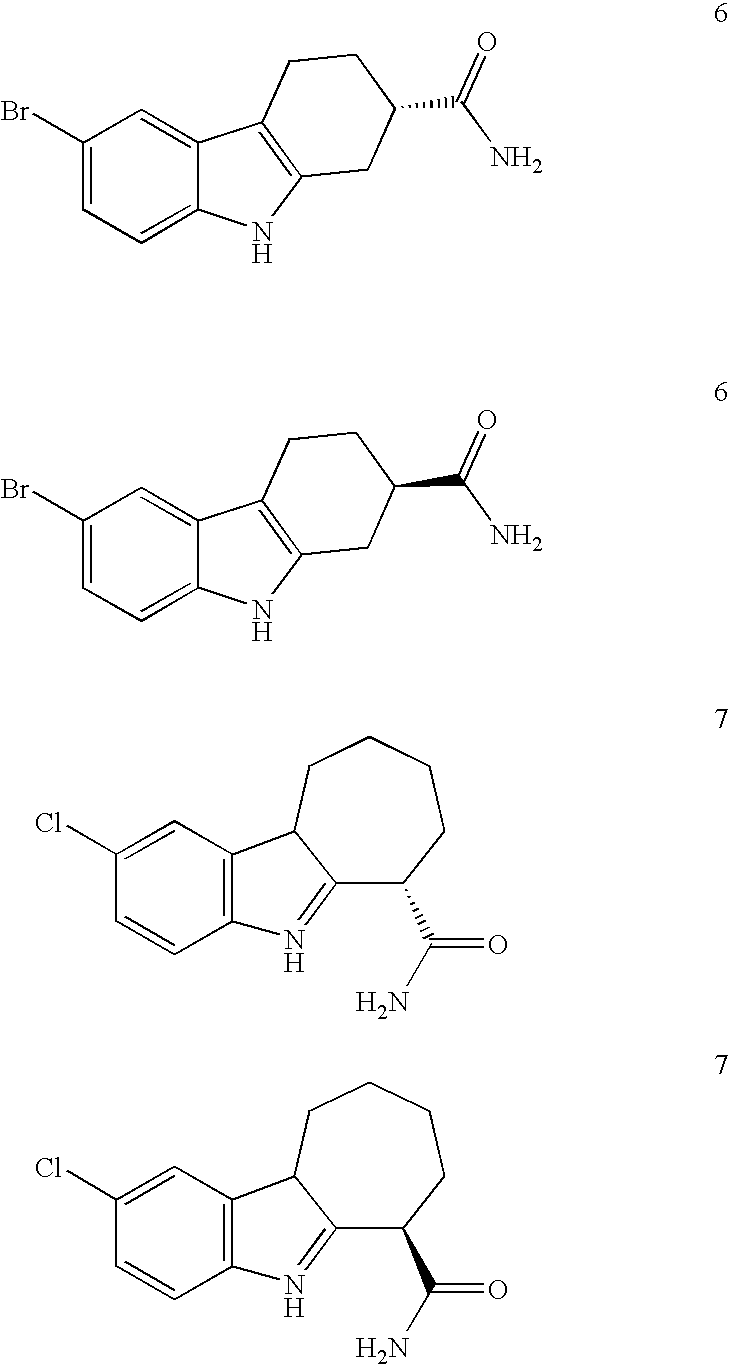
C1(Br)=CC=C2C(=C1)C1=C(N2)CC(C(N)=O)CC1.C1(Br)=CC=C2C(=C1)C1=C(N2)CC(C(N)=O)CC1.C1(Cl)=CC2=C(C=C1)N=C1C(C(N)=O)CCCCC12.C1(Cl)=CC2=C(C=C1)N=C1C(C(N)=O)CCCCC12
